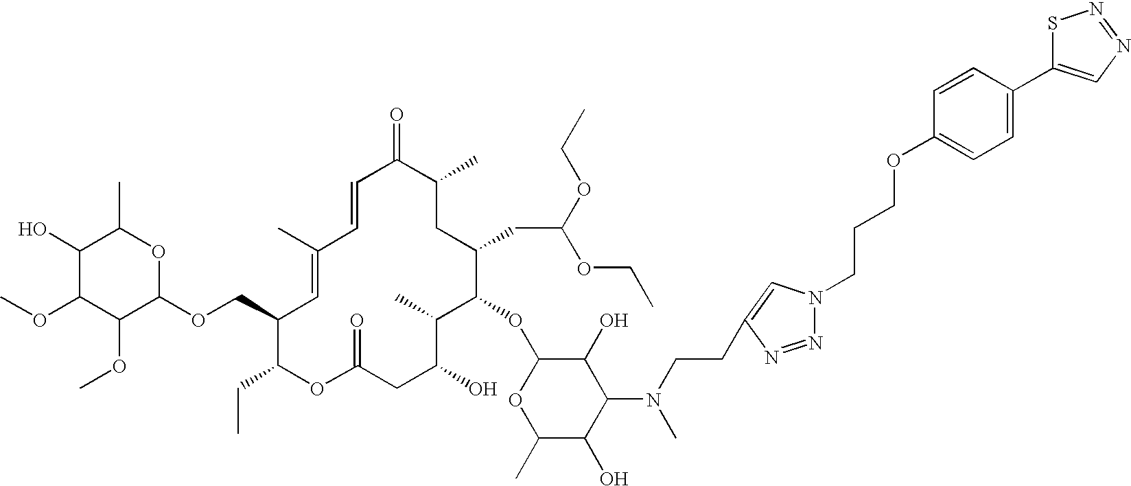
C1(O)C(OC)C(OC)C(OCC2C=C(C)C=CC(=O)C(C)CC(CC(OCC)OCC)C(OC3OC(C)C(O)C(N(C)CCC4=CN(CCCOC5=CC=C(C6=CN=NS6)C=C5)N=N4)C3O)C(C)C(O)CC(=O)OC2CC)OC1C
